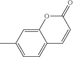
C12=CC(C)=CC=C1C=CC(=O)O2
